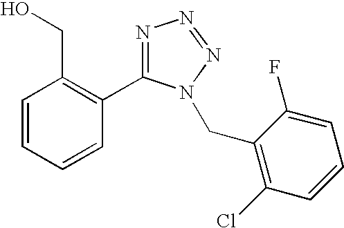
C1=CC=CC(C2=NN=NN2CC2=C(Cl)C=CC=C2F)=C1CO
